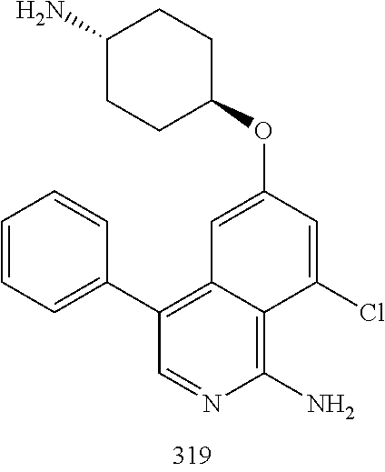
C1=C(OC2CCC(N)CC2)C=C(Cl)C2=C(N)N=CC(C3=CC=CC=C3)=C12
